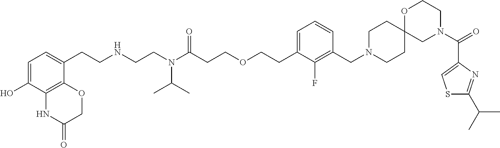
C1=C(CCNCCN(C(CCOCCC2=CC=CC(CN3CCC4(CC3)CN(C(C3=CSC(C(C)C)=N3)=O)CCO4)=C2F)=O)C(C)C)C2=C(C(O)=C1)NC(=O)CO2
